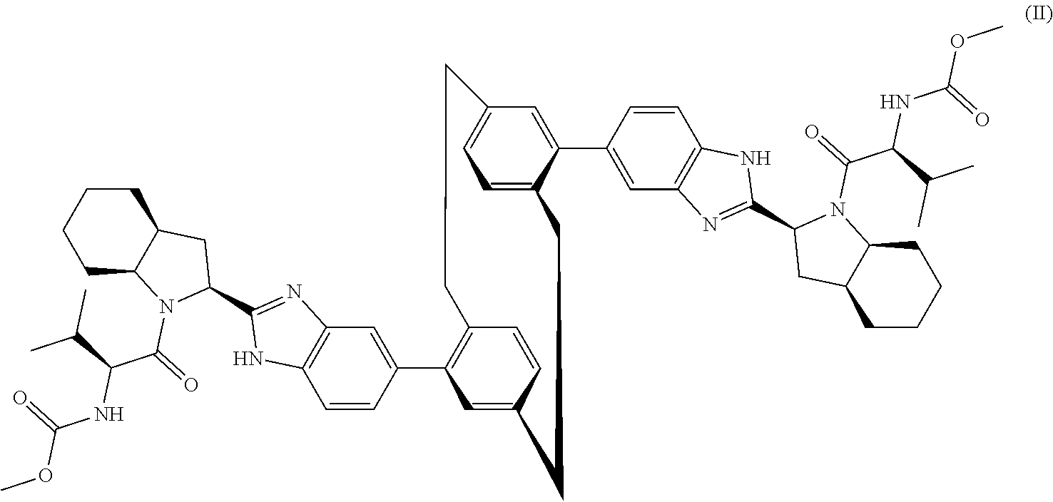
C1CCCC2C1CC(C1=NC3=C(C=CC(C4=C5C=CC(=C4)CCC4=CC=C(C=C4C4=CC6=C(C=C4)NC(C4N(C(=O)C(C(C)C)NC(=O)OC)C7CCCCC7C4)=N6)CC5)=C3)N1)N2C(=O)C(C(C)C)NC(=O)OC
